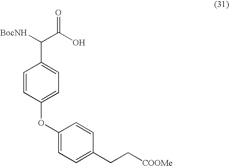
C(O)(C(C1=CC=C(OC2=CC=C(CC[COOMe])C=C2)C=C1)[BocNH])=O
